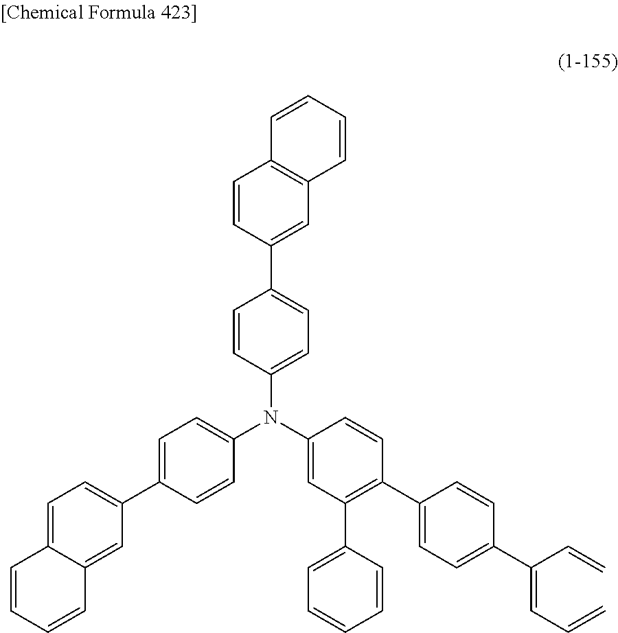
C1(N(C2=CC(C3=CC=CC=C3)=C(C3=CC=C(C(=CC=C)C=C)C=C3)C=C2)C2=CC=C(C3=CC=C4C(=C3)C=CC=C4)C=C2)=CC=C(C2=CC3=C(C=C2)C=CC=C3)C=C1
